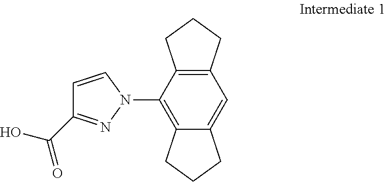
C12=C(N3C=CC(C(O)=O)=N3)C3=C(C=C1CCC2)CCC3
